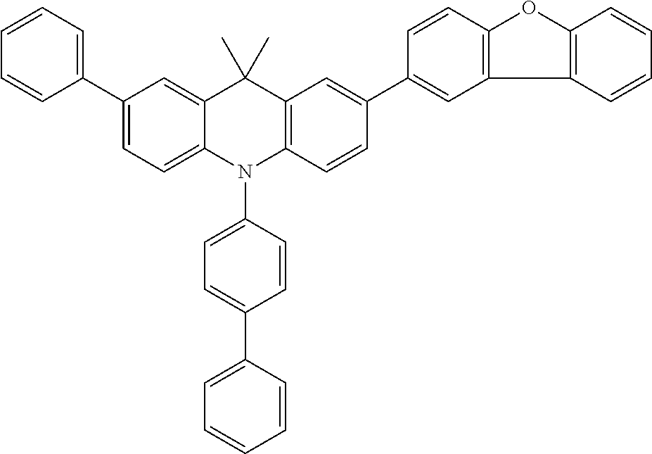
C1(C2=CC=CC=C2)=CC=C2C(=C1)C(C)(C)C1=C(N2C2=CC=C(C3=CC=CC=C3)C=C2)C=CC(C2=CC3=C(C=C2)OC2=C3C=CC=C2)=C1
